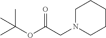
C1N(CC(OC(C)(C)C)=O)CCCC1
